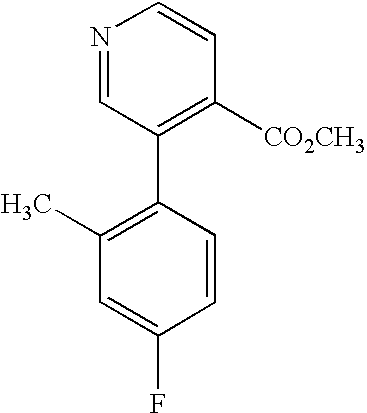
N1=CC(C2=C(C)C=C(F)C=C2)=C([CO2CH3])C=C1
